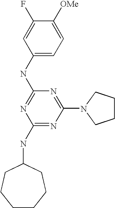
C1(NC2=NC(NC3CCCCCC3)=NC(N3CCCC3)=N2)=CC=C([OMe])C(F)=C1
